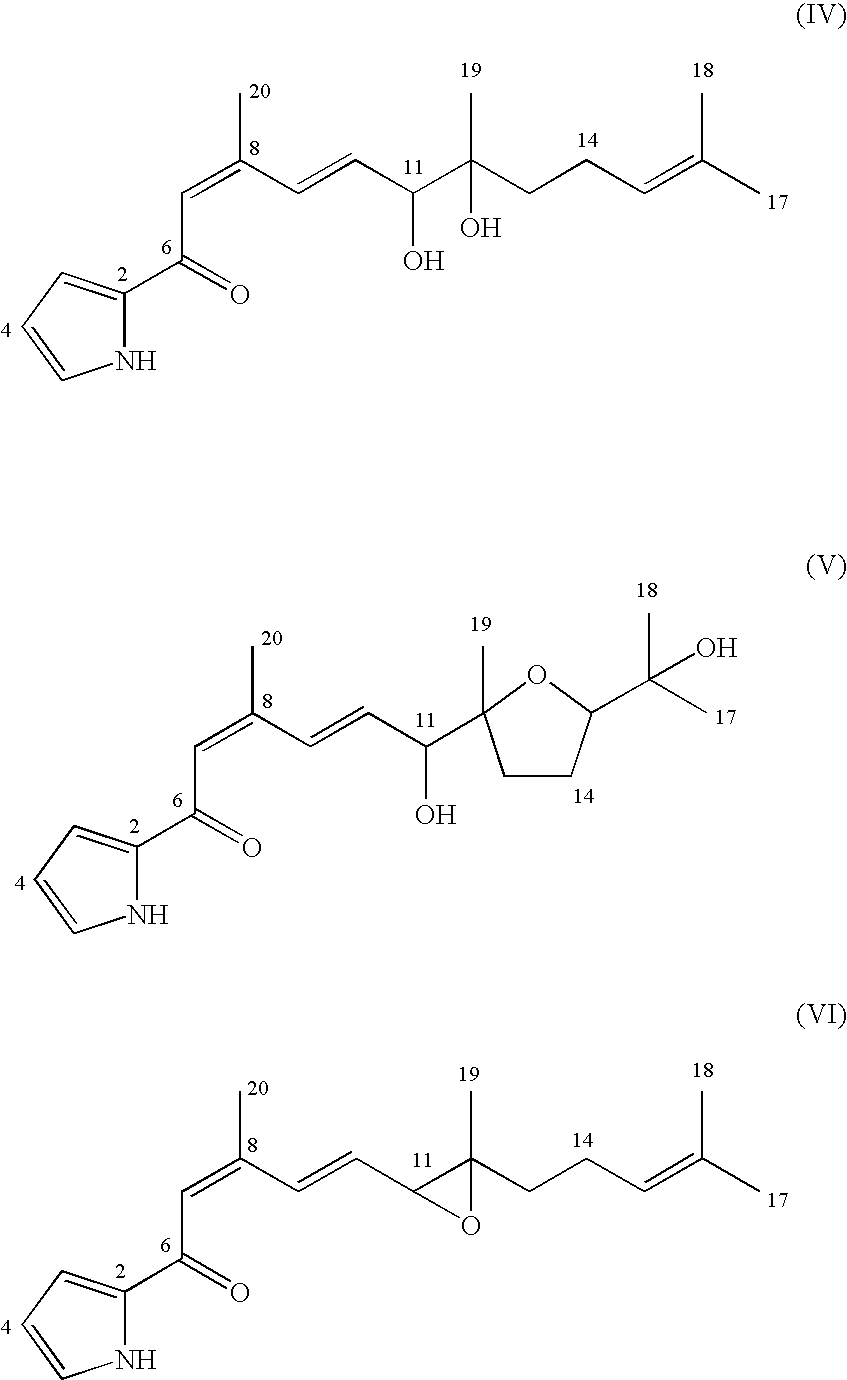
N1C(C(=O)C=C(C)C=CC(C(CCC=C(C)C)(C)O)O)=CC=C1.N1C(C(=O)C=C(C)C=CC(O)C2(C)CCC(C(C)(C)O)O2)=CC=C1.N1C(C(=O)C=C(C)C=CC2C(CCC=C(C)C)(C)O2)=CC=C1
